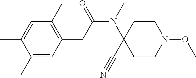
C1=C(C)C(C)=CC(CC(N(C)C2(C#N)CCN(OC)CC2)=O)=C1C
